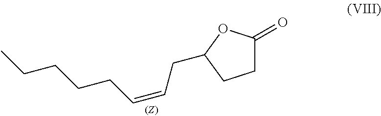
C1C(=O)OC(CC=CCCCCC)C1
